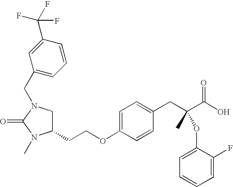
O=C1N(C)C(CCOC2=CC=C(CC(C(O)=O)(C)OC3=CC=CC=C3F)C=C2)CN1CC1=CC=CC(C(F)(F)F)=C1
